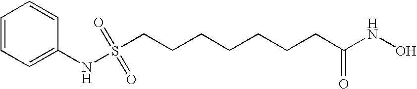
C(CCCC(NO)=O)CCCS(NC1=CC=CC=C1)(=O)=O
